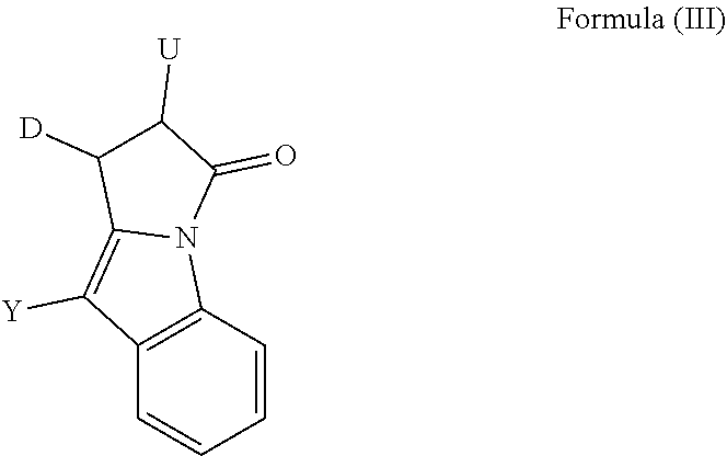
C12=C(C=CC=C1)N1C(=C2[Y])C([D])C([U])C1=O
